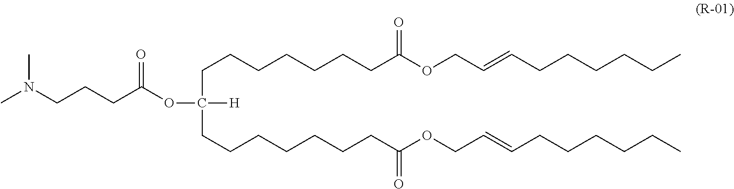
C(CCCCCCC(OCC=CCCCCCC)=O)C([H])(CCCCCCCC(OCC=CCCCCCC)=O)OC(CCCN(C)C)=O
